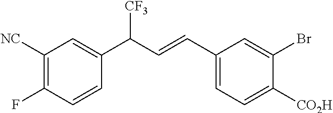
C1([NC])=C(F)C=CC(C(C=CC2=CC=C([CO2H])C(Br)=C2)[CF3])=C1
